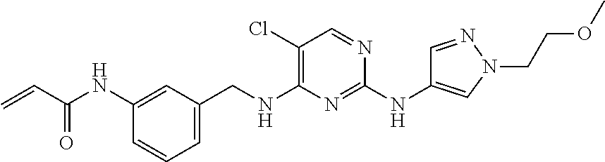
C1=C(CNC2=C(Cl)C=NC(NC3=CN(CCOC)N=C3)=N2)C=C(NC(C=C)=O)C=C1
